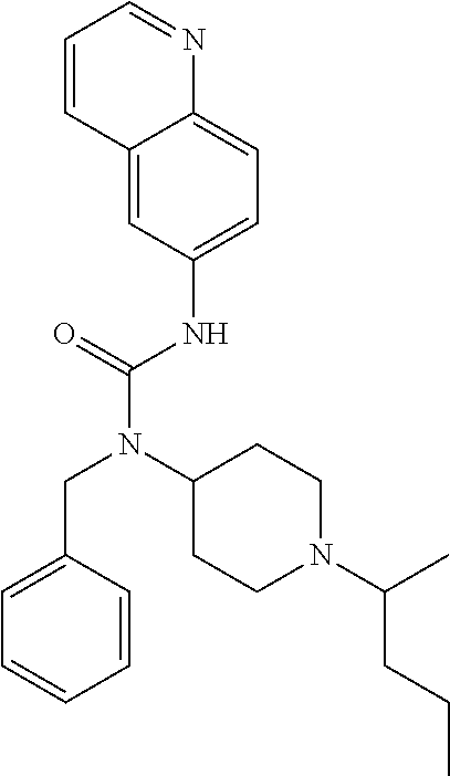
C12=CC(NC(N(C3CCN(C(C)CCC)CC3)CC3=CC=CC=C3)=O)=CC=C1N=CC=C2
